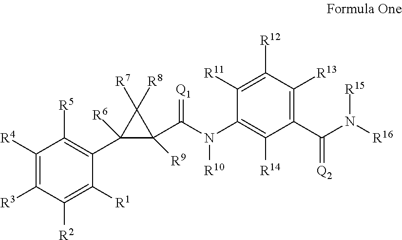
C1([R4])=C([R3])C([R2])=C([R1])C(C2([R6])C(C(N(C3=C([R14])C(C(N([R15])[R16])=[Q2])=C([R13])C([R12])=C3[R11])[R10])=[Q1])([R9])C2([R8])[R7])=C1[R5]
